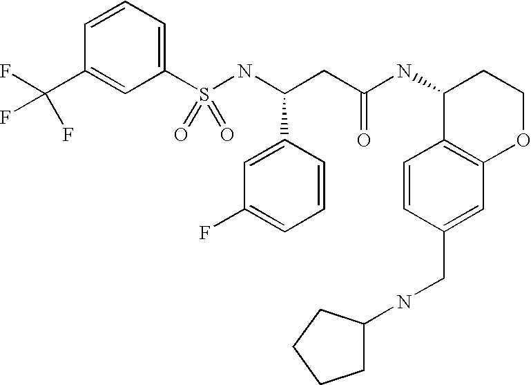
S(NC(CC(NC1C2=C(OCC1)C=C(CNC1CCCC1)C=C2)=O)C1=CC(F)=CC=C1)(=O)(=O)C1=CC=CC(C(F)(F)F)=C1
